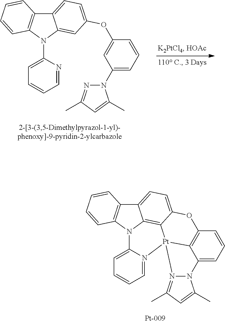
C12=CC=C(OC3=CC(N4N=C(C)C=C4C)=CC=C3)C=C1N(C1=CC=CC=N1)C1=C2C=CC=C1.C12=CC=C3C4=C1N(C1=C2C=CC=C1)C1=CC=CC=N1[Pt]41C2=C(O3)C=CC=C2N2N1=C(C)C=C2C
